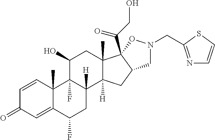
C1=CC2(C)C(=CC1=O)C(F)CC1([H])C2(F)C(O)CC2(C)C1([H])CC1C2(C(CO)=O)ON(CC2=NC=CS2)C1
